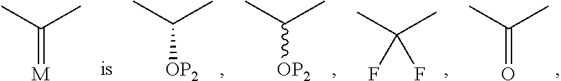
C(C)(C)[OP2].C(C)(C)[OP2].C(C)(C)(F)F.C(C)(C)=O.C(C)(C)=[M]
